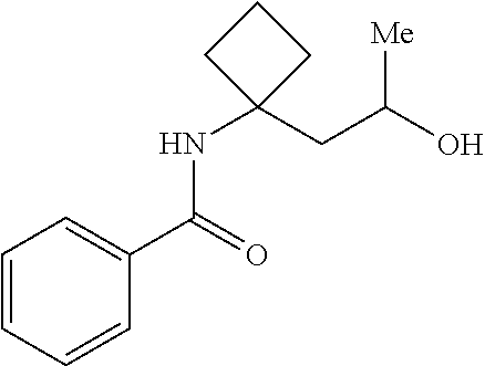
C1=CC=CC(C(=O)NC2(CC(O)[Me])CCC2)=C1
